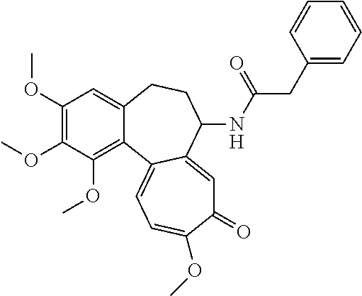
C1(OC)=C(OC)C(OC)=C2C(=C1)CCC(NC(CC1=CC=CC=C1)=O)C1=CC(=O)C(OC)=CC=C21
